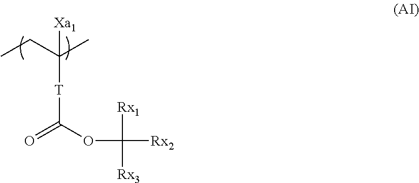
O(C([Rx2])([Rx1])[Rx3])C(=O)[T]C([Xa1])(C)CC
